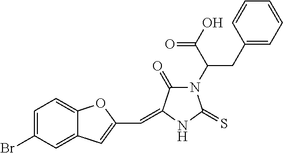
C1=C(Br)C=C2C(=C1)OC(C=C1C(=O)N(C(CC3=CC=CC=C3)C(O)=O)C(=S)N1)=C2
